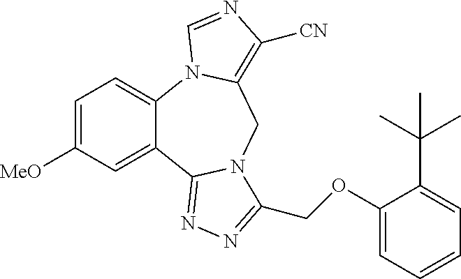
C12=CC=C([MeO])C=C1C1=NN=C(COC3=CC=CC=C3C(C)(C)C)N1CC1=C([CN])N=CN21
